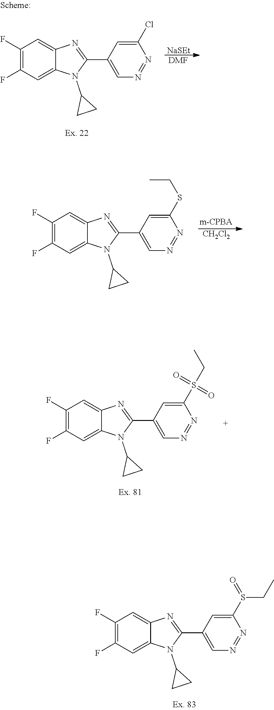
C1=C2C(=CC(F)=C1F)N(C1CC1)C(C1=CN=NC(Cl)=C1)=N2.[NaSEt].[DMF].C1=C2C(=CC(F)=C1F)N(C1CC1)C(C1=CN=NC(SCC)=C1)=N2.[CH2Cl2].C1=C2C(=CC(F)=C1F)N(C1CC1)C(C1=CN=NC(S(CC)(=O)=O)=C1)=N2.C1=C2C(=CC(F)=C1F)N(C1CC1)C(C1=CN=NC(S(=O)CC)=C1)=N2
